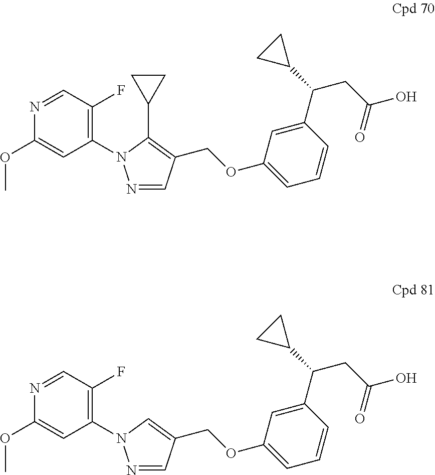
N1=CC(F)=C(N2N=CC(COC3=CC=CC(C(CC(O)=O)C4CC4)=C3)=C2C2CC2)C=C1OC.N1=CC(F)=C(N2N=CC(COC3=CC=CC(C(CC(O)=O)C4CC4)=C3)=C2)C=C1OC
